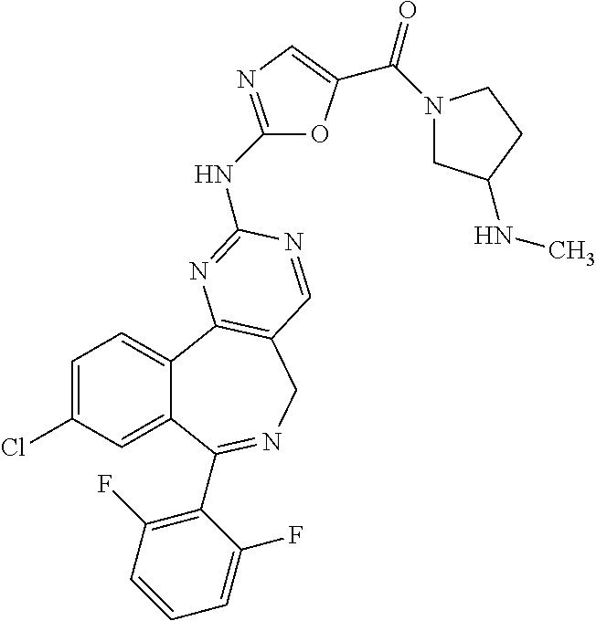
C1=C(Cl)C=C2C(=C1)C1=C(CN=C2C2=C(F)C=CC=C2F)C=NC(NC2=NC=C(C(N3CC(NC)CC3)=O)O2)=N1
